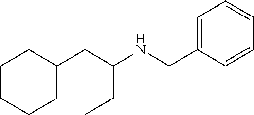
C(NCC1=CC=CC=C1)(CC1CCCCC1)CC
